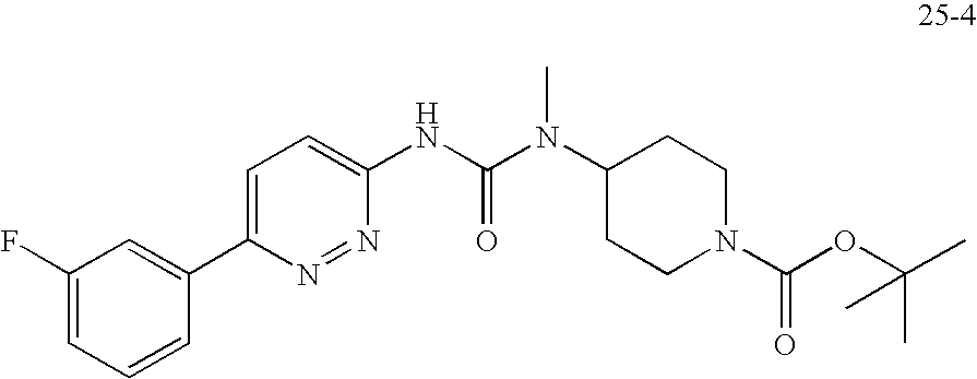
C1=C(C2=CC(F)=CC=C2)N=NC(NC(N(C2CCN(C(OC(C)(C)C)=O)CC2)C)=O)=C1
